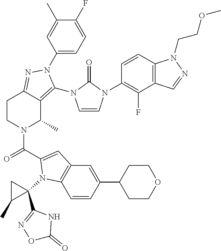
C1=CN(C2=C(F)C3=C(C=C2)N(CCOC)N=C3)C(=O)N1C1=C2C(C)N(C(=O)C3=CC4=C(C=CC(C5CCOCC5)=C4)N3C3(C4=NOC(=O)N4)CC3C)CCC2=NN1C1=CC=C(F)C(C)=C1
